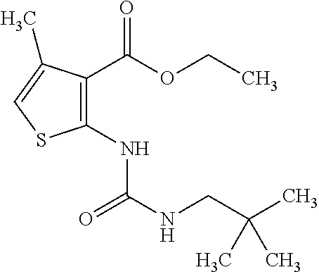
C1(C(=O)OCC)=C(NC(NCC(C)(C)C)=O)SC=C1C
